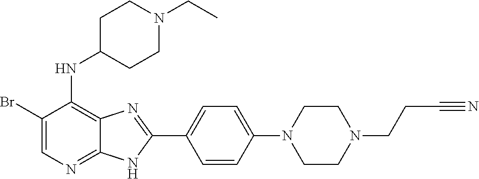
C1(Br)=CN=C2C(=C1NC1CCN(CC)CC1)N=C(C1=CC=C(N3CCN(CCC#N)CC3)C=C1)N2
